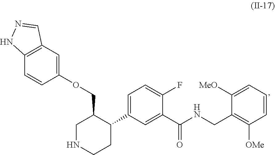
C12=C(C=C(OCC3CNCCC3C3=CC=C(F)C(C(NCC4=C([OMe])C=CC=C4[MeO])=O)=C3)C=C1)C=NN2
